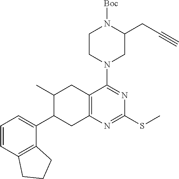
C1=CC2=C(C(C3CC4=C(CC3C)C(N3CC(CC#C)N([Boc])CC3)=NC(SC)=N4)=C1)CCC2
